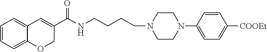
C1=CC=C2C(=C1)C=C(C(NCCCCN1CCN(C3=CC=C([COOEt])C=C3)CC1)=O)CO2
